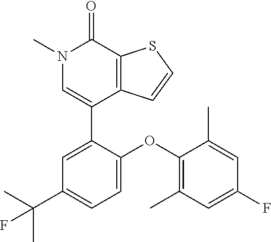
S1C=CC2=C1C(=O)N(C)C=C2C1=CC(C(C)(C)F)=CC=C1OC1=C(C)C=C(F)C=C1C
